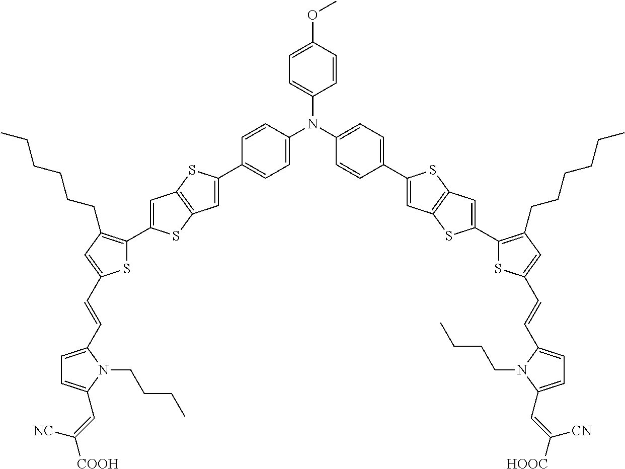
C1=CC(OC)=CC=C1N(C1=CC=C(C2=CC3=C(S2)C=C(C2=C(CCCCCC)C=C(C=CC4=CC=C(C=C([COOH])[NC])N4CCCC)S2)S3)C=C1)C1=CC=C(C2=CC3=C(S2)C=C(C2=C(CCCCCC)C=C(C=CC4=CC=C(C=C([CN])[HOOC])N4CCCC)S2)S3)C=C1
